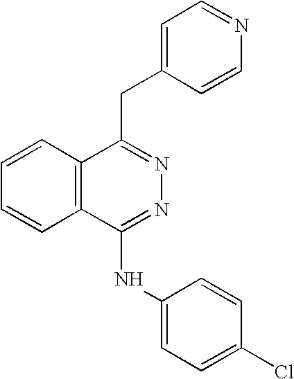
C1=CC2=C(C=C1)C(CC1=CC=NC=C1)=NN=C2NC1=CC=C(Cl)C=C1
